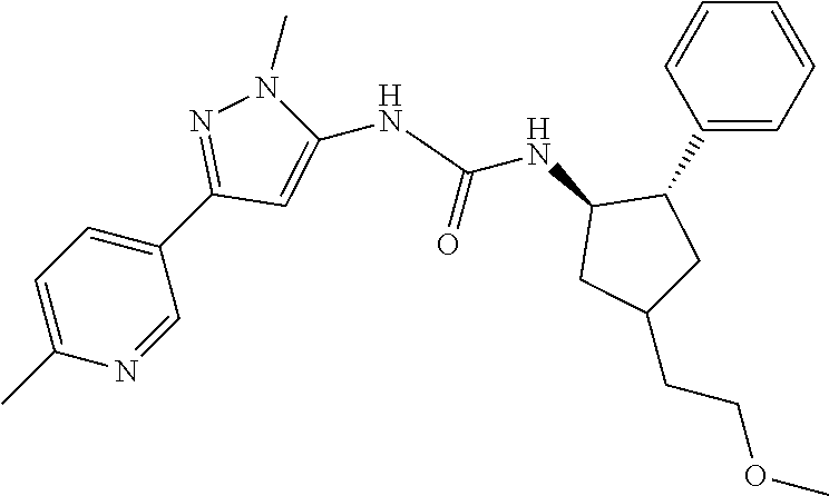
C1(C)=CC=C(C2=NN(C)C(NC(NC3CC(CCOC)CC3C3=CC=CC=C3)=O)=C2)C=N1
